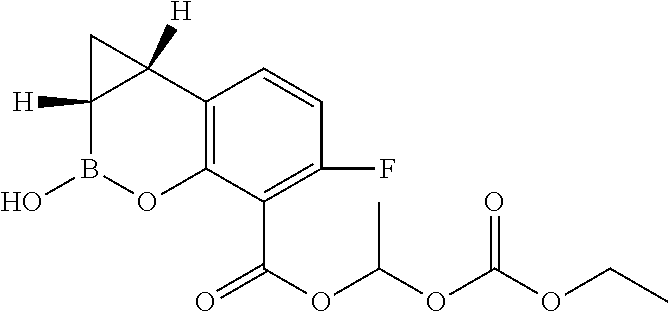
C12=C(C(C(OC(OC(OCC)=O)C)=O)=C(F)C=C1)OB(O)C1([H])C2([H])C1
